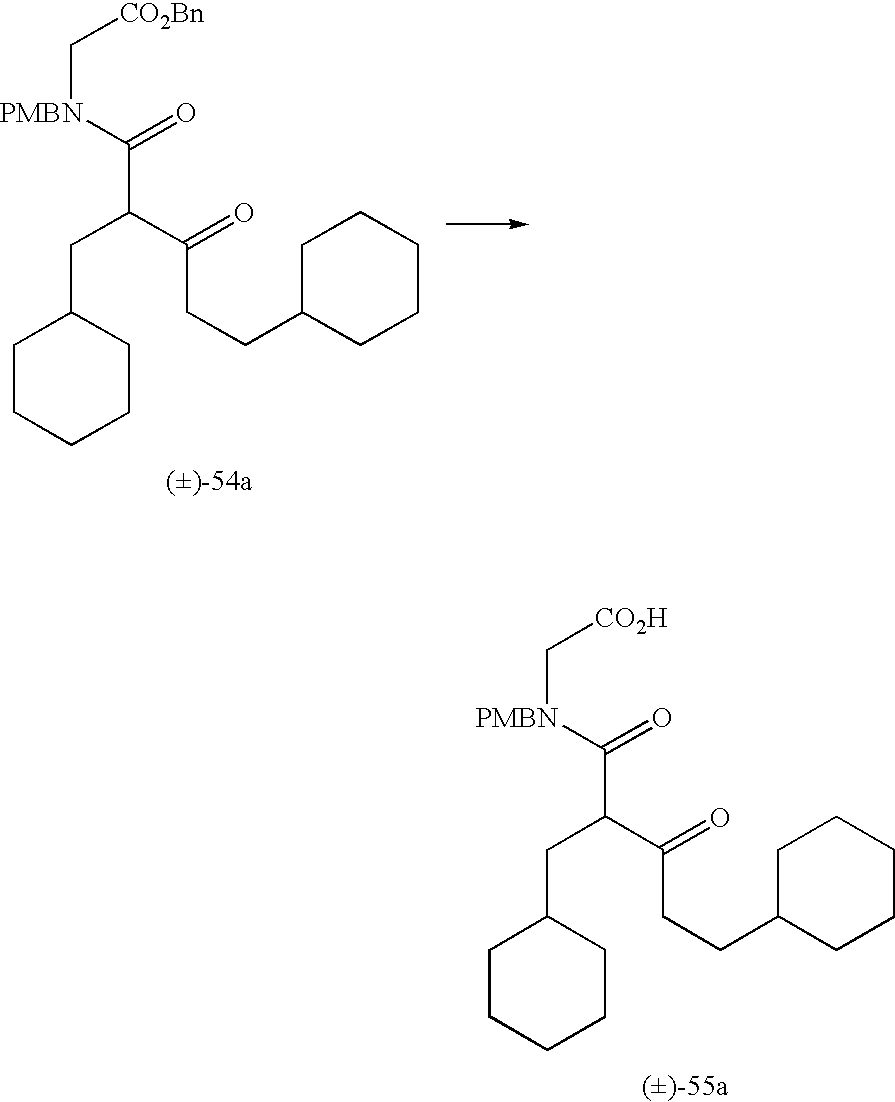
C1CCCCC1CC(C([PMBN]C[CO2Bn])=O)C(=O)CCC1CCCCC1.C1CCCCC1CC(C([PMBN]C[CO2H])=O)C(=O)CCC1CCCCC1
